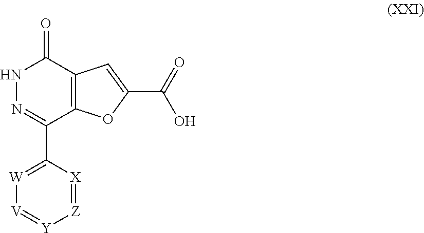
N1N=C(C2=[W][V]=[Y][Z]=[X]2)C2=C(C1=O)C=C(C(=O)O)O2
